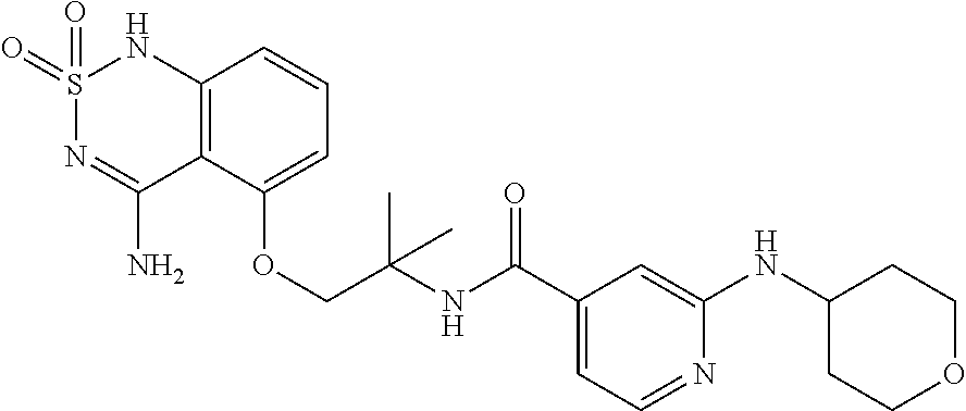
C12=C(C(OCC(NC(C3=CC=NC(NC4CCOCC4)=C3)=O)(C)C)=CC=C1)C(N)=NS(=O)(=O)N2
